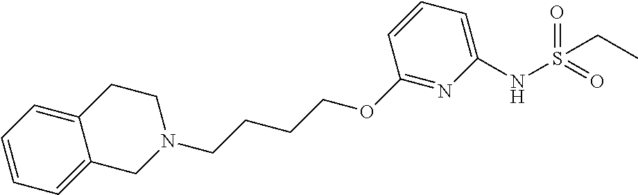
C1=CC=C2C(=C1)CN(CCCCOC1=NC(NS(=O)(=O)CC)=CC=C1)CC2
